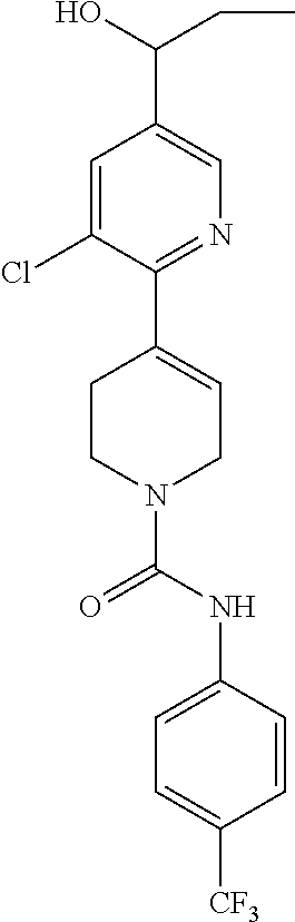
C1=C(Cl)C(C2=CCN(C(NC3=CC=C([CF3])C=C3)=O)CC2)=NC=C1C(CC)O
